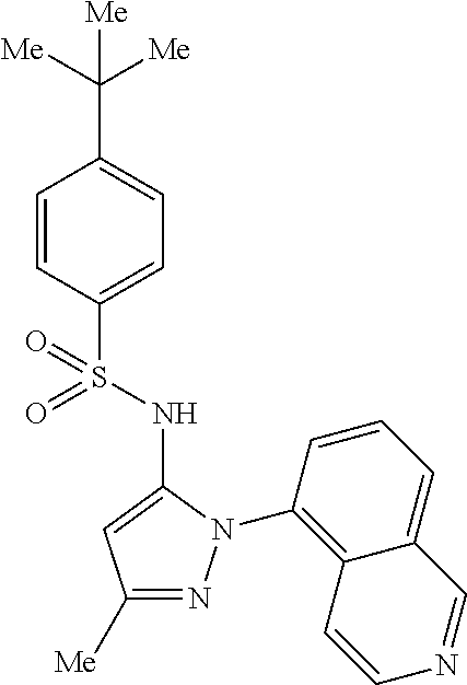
C1=CC(S(=O)(NC2=CC([Me])=NN2C2=C3C(=CC=C2)C=NC=C3)=O)=CC=C1C([Me])([Me])[Me]
